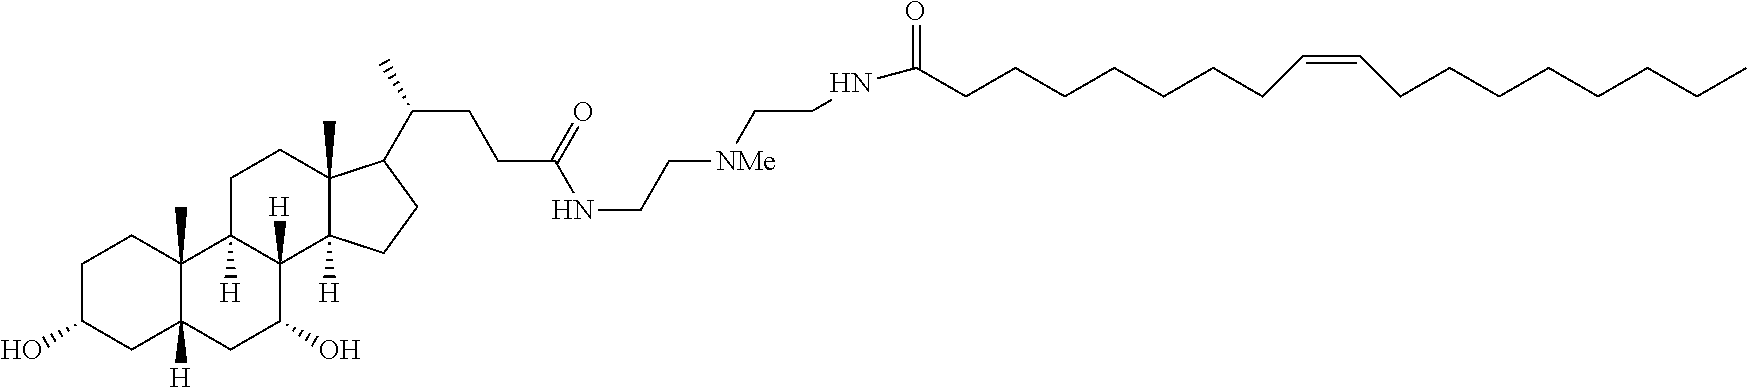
C1C(O)CC2([H])C(C)(C1)C1([H])C([H])(C(O)C2)C2([H])C(C)(CC1)C(C(CCC(NCC[NMe]CCNC(=O)CCCCCCCC=CCCCCCCCC)=O)C)CC2
